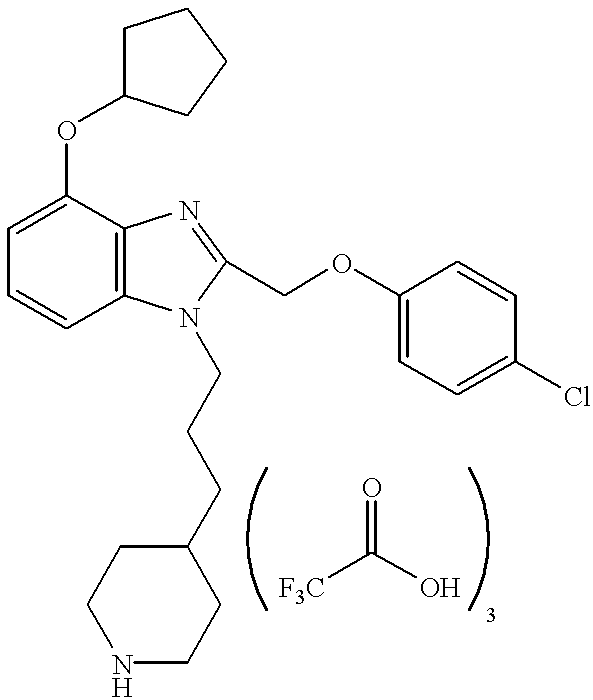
C1=C(OC2CCCC2)C2=C(C=C1)N(CCCC1CCNCC1)C(COC1=CC=C(Cl)C=C1)=N2.O=C([F3C])O
